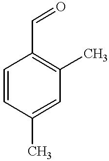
C1=CC(C)=CC(C)=C1C=O
